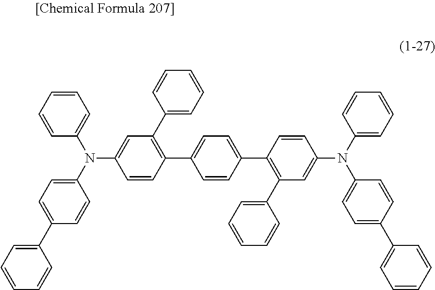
C1=CC(C2=C(C3=CC=CC=C3)C=C(N(C3=CC=CC=C3)C3=CC=C(C4=CC=CC=C4)C=C3)C=C2)=CC=C1C1=C(C2=CC=CC=C2)C=C(N(C2=CC=C(C3=CC=CC=C3)C=C2)C2=CC=CC=C2)C=C1
